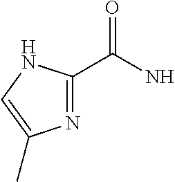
C1(C(N)=O)=NC(C)=CN1
